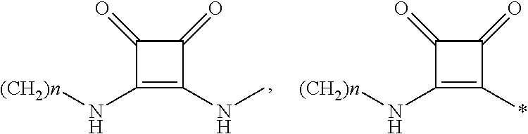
C1(N[(CH2)n])=C(NC)C(=O)C1=O.C1(N[(CH2)n])=C(*)C(=O)C1=O
